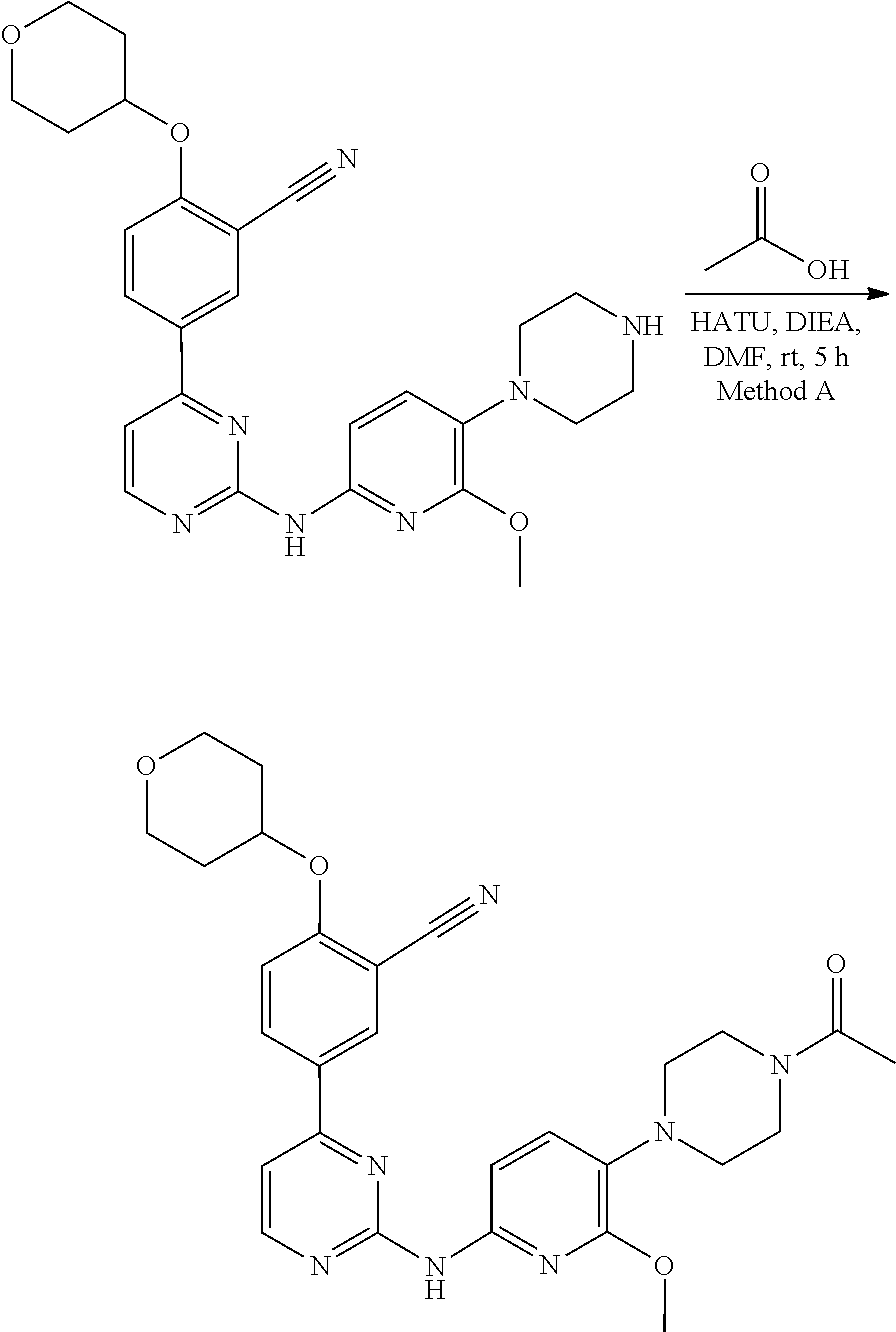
O=C(C)O.C1CN(C2=C(OC)N=C(NC3=NC=CC(C4=CC(C#N)=C(OC5CCOCC5)C=C4)=N3)C=C2)CCN1.C1CN(C2=C(OC)N=C(NC3=NC=CC(C4=CC(C#N)=C(OC5CCOCC5)C=C4)=N3)C=C2)CCN1C(C)=O
